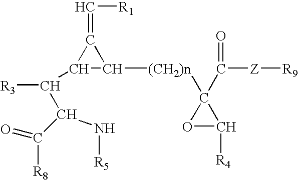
[R3]C(C(C(=O)[R8])N[R5])C1C([(CH2)n]C2(C([Z][R9])=O)OC2[R4])C1=C[R1]
